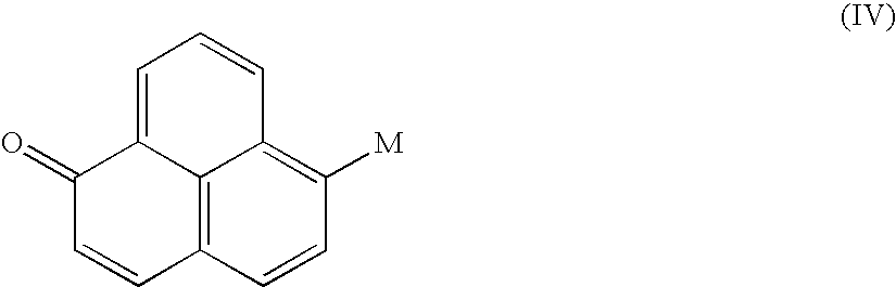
C12=C3C=CC([M])=C1C=CC=C2C(=O)C=C3
